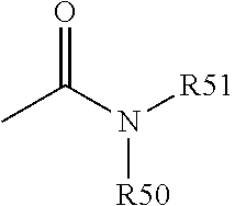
O=C(C)N([R50])[R51]
